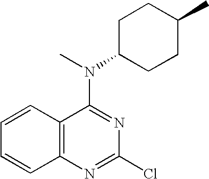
C1(Cl)=NC2=C(C(N(C3CCC(C)CC3)C)=N1)C=CC=C2
